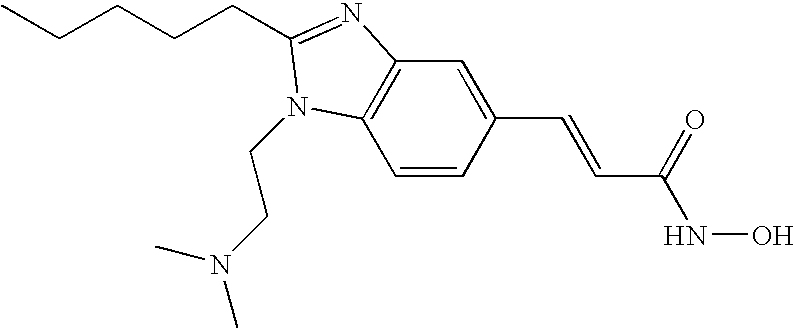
C1=CC(C=CC(=O)NO)=CC2=C1N(CCN(C)C)C(CCCCC)=N2
